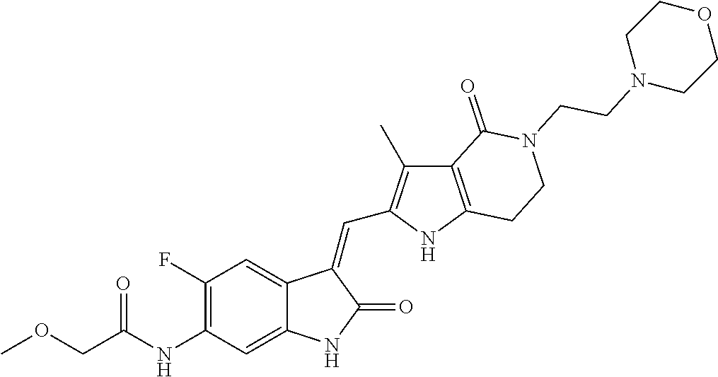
C1(F)=C(NC(COC)=O)C=C2C(=C1)C(=CC1=C(C)C3=C(N1)CCN(CCN1CCOCC1)C3=O)C(=O)N2
